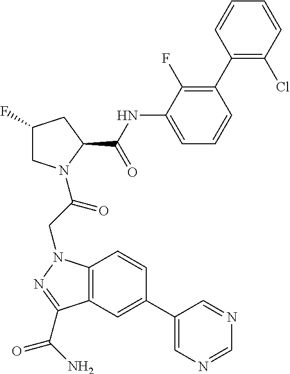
C1(F)CN(C(CN2C3=C(C=C(C4=CN=CN=C4)C=C3)C(C(N)=O)=N2)=O)C(C(NC2=CC=CC(C3=C(Cl)C=CC=C3)=C2F)=O)C1
